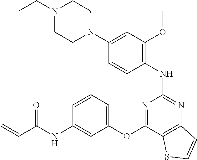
N1(C2=CC(OC)=C(NC3=NC4=C(C(OC5=CC=CC(NC(C=C)=O)=C5)=N3)SC=C4)C=C2)CCN(CC)CC1
